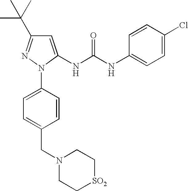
C1=C(N2C(NC(NC3=CC=C(Cl)C=C3)=O)=CC(C(C)(C)C)=N2)C=CC(CN2CC[SO2]CC2)=C1
